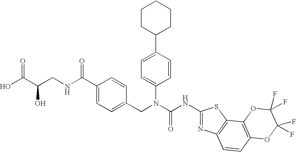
OC(C(CNC(C1=CC=C(CN(C(NC2=NC3=C(S2)C2=C(C=C3)OC(F)(F)C(F)(F)O2)=O)C2=CC=C(C3CCCCC3)C=C2)C=C1)=O)O)=O
